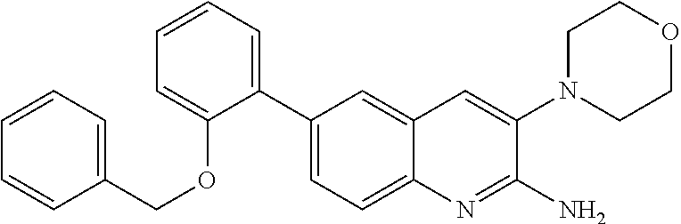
C1(C2=CC=C3C(=C2)C=C(N2CCOCC2)C(N)=N3)=CC=CC=C1OCC1=CC=CC=C1
